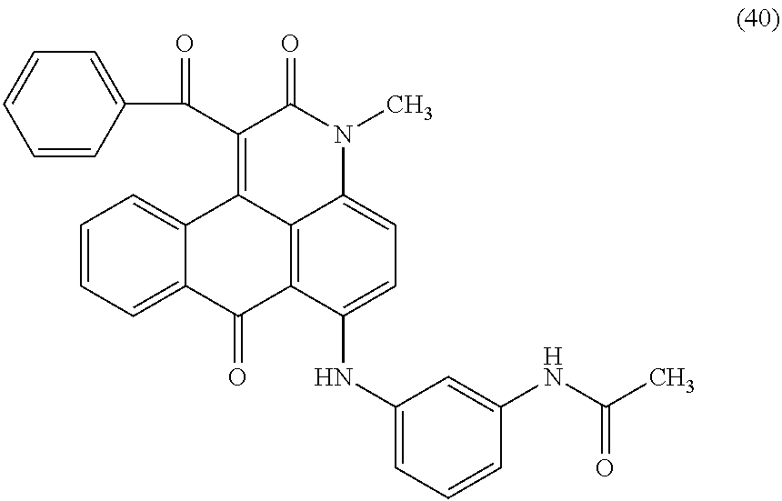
C12=CC=CC=C1C(=O)C1=C3C2=C(C(C2=CC=CC=C2)=O)C(=O)N(C)C3=CC=C1NC1=CC=CC(NC(C)=O)=C1
